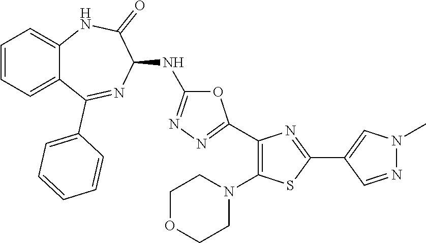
C1=CC=C2C(=C1)NC(=O)C(NC1=NN=C(C3=C(N4CCOCC4)SC(C4=CN(C)N=C4)=N3)O1)N=C2C1=CC=CC=C1
